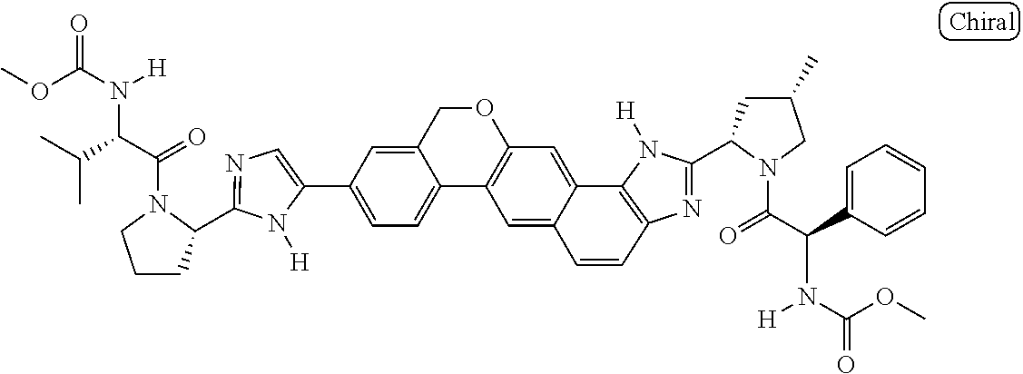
C1(C2=CC=C3C(=C2)COC2=C3C=C3C(=C2)C2=C(N=C(C4CC(C)CN4C(=O)C(C4=CC=CC=C4)N([H])C(OC)=O)N2[H])C=C3)=CN=C(C2CCCN2C(=O)C(C(C)C)N([H])C(OC)=O)N1[H]
